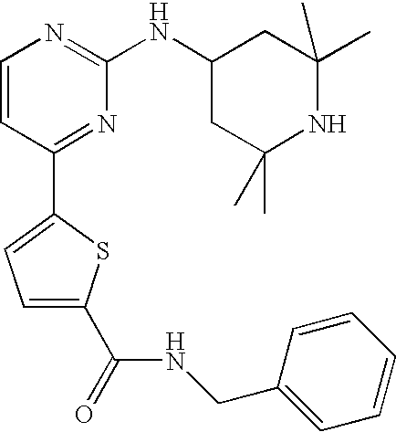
C1=CC(C2=CC=C(C(=O)NCC3=CC=CC=C3)S2)=NC(NC2CC(C)(C)NC(C)(C)C2)=N1
